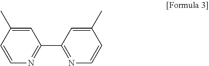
C1=CC(C)=CC(C2=NC=CC(C)=C2)=N1
